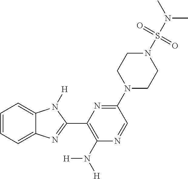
C1=CC=C2C(=C1)N([H])C(C1=C(N([H])[H])N=CC(N3CCN(S(=O)(=O)N(C)C)CC3)=N1)=N2
